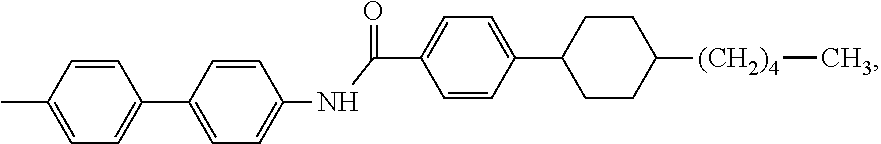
C1=C(C)C=CC(C2=CC=C(NC(=O)C3=CC=C(C4CCC([(CH2)4]C)CC4)C=C3)C=C2)=C1
